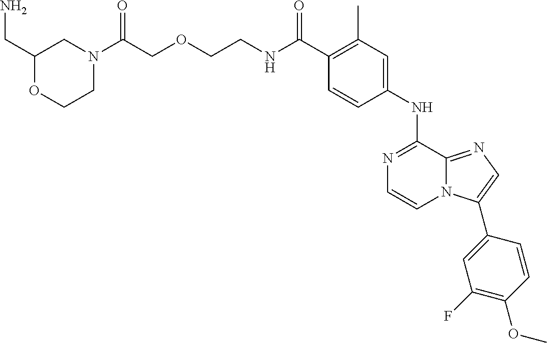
C(C1=C(C)C=C(NC2=NC=CN3C2=NC=C3C2=CC(F)=C(OC)C=C2)C=C1)(=O)NCCOCC(N1CC(CN)OCC1)=O
